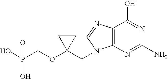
OP(COC1(CN2C3=C(N=C2)C(O)=NC(N)=N3)CC1)(O)=O
